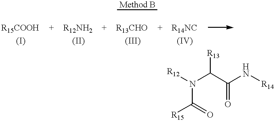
C(N([R12])C(C(N[R14])=O)[R13])([R15])=O
